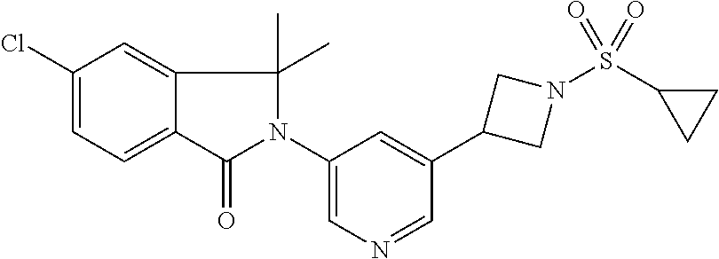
C1(N2C(=O)C3=CC=C(Cl)C=C3C2(C)C)=CN=CC(C2CN(S(=O)(=O)C3CC3)C2)=C1
